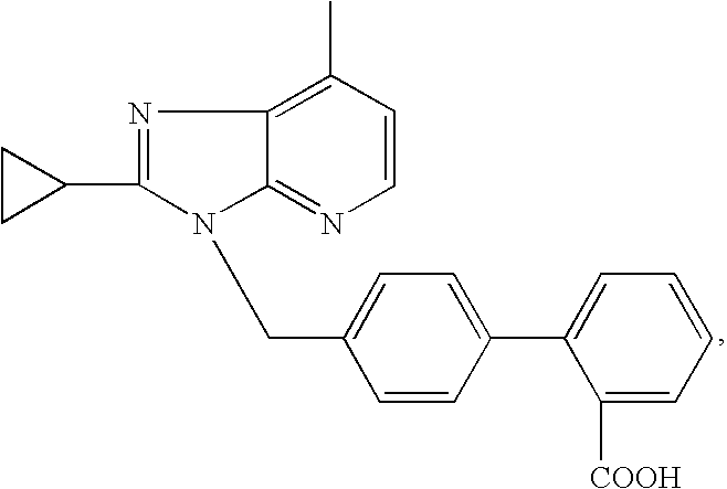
C1(C2=NC3=C(C)C=CN=C3N2CC2=CC=C(C3=CC=CC=C3[COOH])C=C2)CC1
